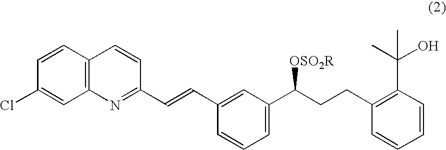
C12=C(C=CC(Cl)=C1)C=CC(C=CC1=CC(C(CCC3=C(C(C)(O)C)C=CC=C3)[OSO2R])=CC=C1)=N2
